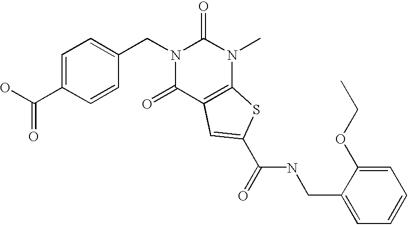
C(C1=CC=C(CN2C(=O)C3=C(N(C)C2=O)SC(C(NCC2=CC=CC=C2OCC)=O)=C3)C=C1)(O)=O
